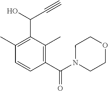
C1(C)=C(C(C#C)O)C(C)=C(C(=O)N2CCOCC2)C=C1
